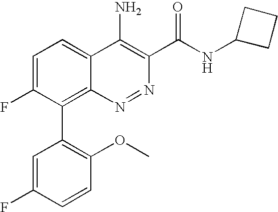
C1=C(F)C(C2=C(OC)C=CC(F)=C2)=C2C(=C1)C(N)=C(C(NC1CCC1)=O)N=N2
